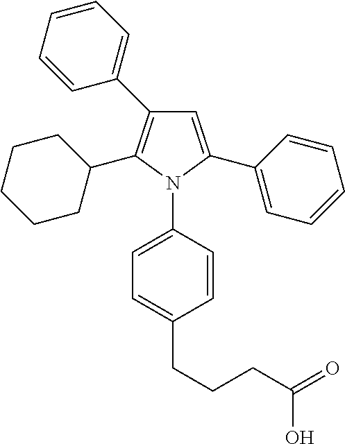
C1=C(C2=CC=CC=C2)N(C2=CC=C(CCCC(=O)O)C=C2)C(C2CCCCC2)=C1C1=CC=CC=C1
